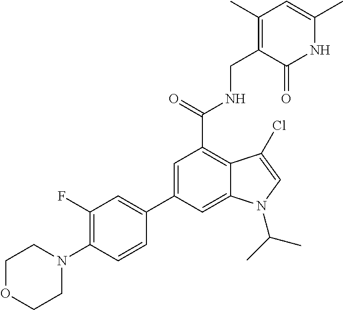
N1C(C)=CC(C)=C(CNC(C2=C3C(=CC(C4=CC(F)=C(N5CCOCC5)C=C4)=C2)N(C(C)C)C=C3Cl)=O)C1=O
